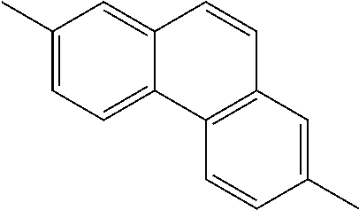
C1=C(C)C=C2C(=C1)C1=C(C=C2)C=C(C)C=C1
